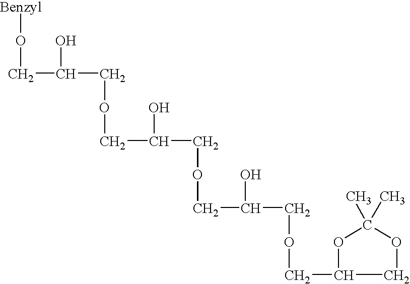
[Benzyl]OCC(O)COCC(COCC(COCC1COC(C)(C)O1)O)O
